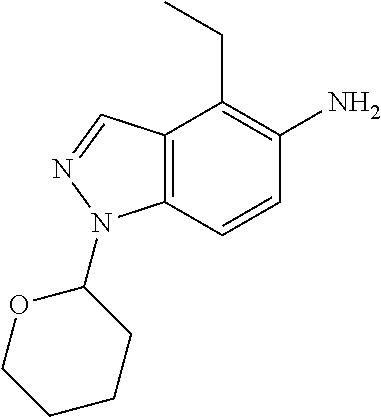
C12=C(C=CC(N)=C1CC)N(C1OCCCC1)N=C2
